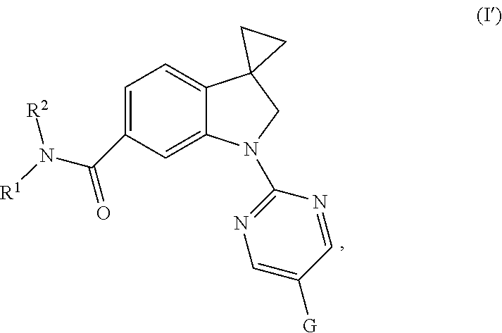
C1=C(C(N([R1])[R2])=O)C=C2C(=C1)C1(CN2C2=NC=C([G])C=N2)CC1
